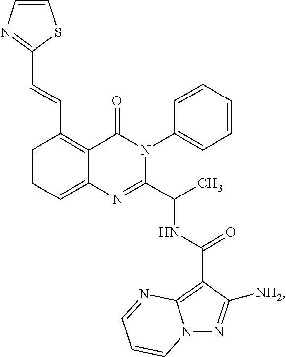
C1=CC=C2C(=C1C=CC1=NC=CS1)C(=O)N(C1=CC=CC=C1)C(C(C)NC(=O)C1=C3N(N=C1[NH2])C=CC=N3)=N2
